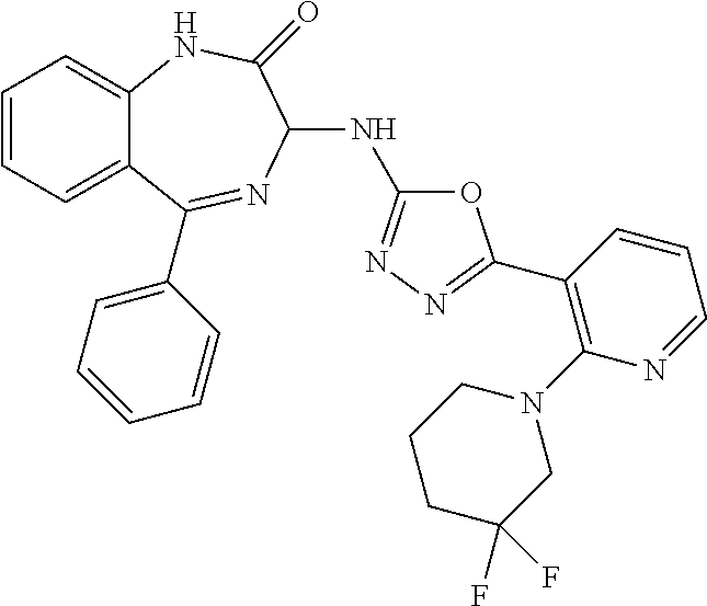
C1=CC=C2C(=C1)NC(=O)C(NC1=NN=C(C3=C(N4CCCC(F)(F)C4)N=CC=C3)O1)N=C2C1=CC=CC=C1
